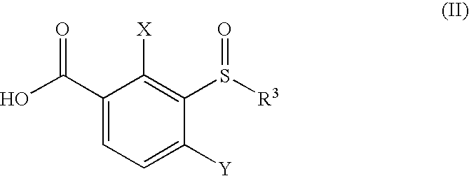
C1(C(O)=O)=CC=C([Y])C(S([R3])=O)=C1[X]
